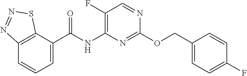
C1(OCC2=CC=C(F)C=C2)=NC(NC(C2=CC=CC3=C2SN=N3)=O)=C(F)C=N1
